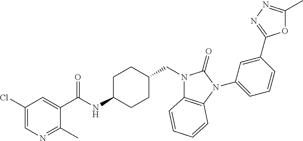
C1(Cl)=CN=C(C)C(C(NC2CCC(CN3C4=C(N(C5=CC=CC(C6=NN=C(C)O6)=C5)C3=O)C=CC=C4)CC2)=O)=C1
